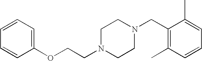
C1=CC=C(OCCN2CCN(CC3=C(C)C=CC=C3C)CC2)C=C1
